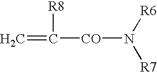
C=C([CO]N([R6])[R7])[R8]
